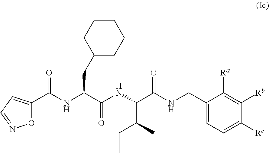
C(NC(C(NC(C(=O)NCC1=CC=C([Rc])C([Rb])=C1[Ra])C(CC)C)=O)CC1CCCCC1)(=O)C1=CC=NO1
